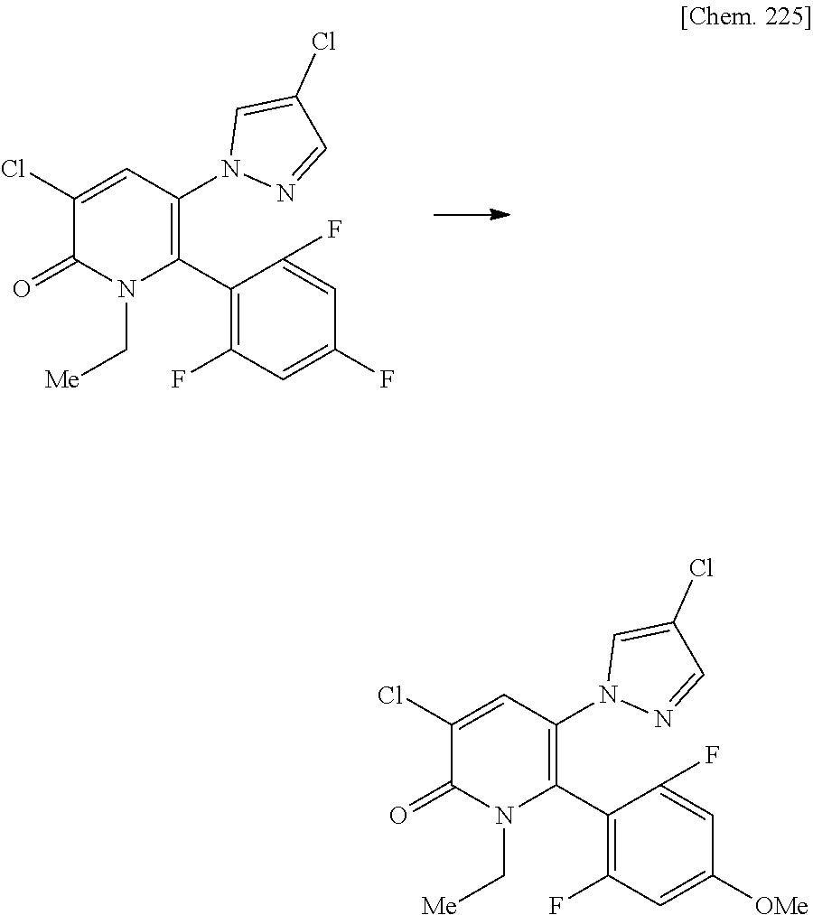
C1(Cl)=CC(N2N=CC(Cl)=C2)=C(C2=C(F)C=C(F)C=C2F)N(C[Me])C1=O.C1(Cl)=CC(N2N=CC(Cl)=C2)=C(C2=C(F)C=C([OMe])C=C2F)N(C[Me])C1=O
